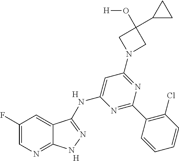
C1(F)=CN=C2C(=C1)C(NC1=CC(N3CC(O[H])(C4CC4)C3)=NC(C3=C(Cl)C=CC=C3)=N1)=NN2.[H].[H]
